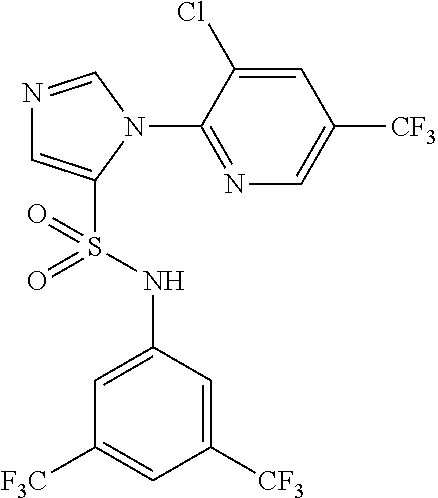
N1=CN(C2=NC=C([CF3])C=C2Cl)C(S(NC2=CC([F3C])=CC([CF3])=C2)(=O)=O)=C1
